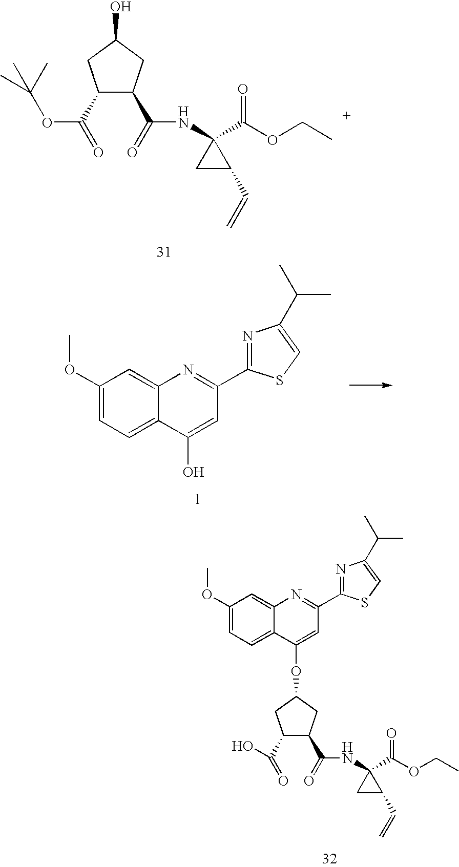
C1(C(=O)OC(C)(C)C)C(C(=O)NC2(C(OCC)=O)CC2C=C)CC(O)C1.C1(OC)=CC=C2C(=C1)N=C(C1=NC(C(C)C)=CS1)C=C2O.C1(C(=O)O)C(C(=O)NC2(C(OCC)=O)CC2C=C)CC(OC2=CC(C3=NC(C(C)C)=CS3)=NC3=CC(OC)=CC=C32)C1
